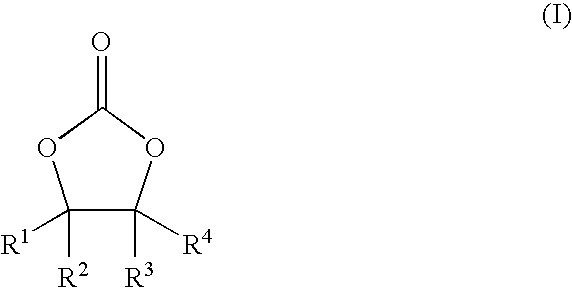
C1([R2])([R1])C([R3])([R4])OC(=O)O1
